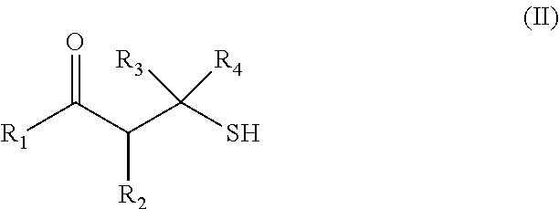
[R1]C(C(C(S)([R3])[R4])[R2])=O
